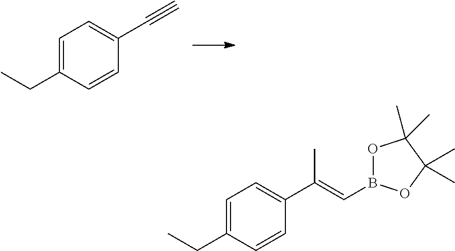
C1=C(CC)C=CC(C#C)=C1.C1=C(CC)C=CC(C(C)=CB2OC(C)(C)C(C)(C)O2)=C1
